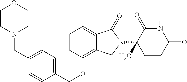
C(OC1=C2C(=CC=C1)C(=O)N(C1(C)C(=O)NC(=O)CC1)C2)C1=CC=C(CN2CCOCC2)C=C1
